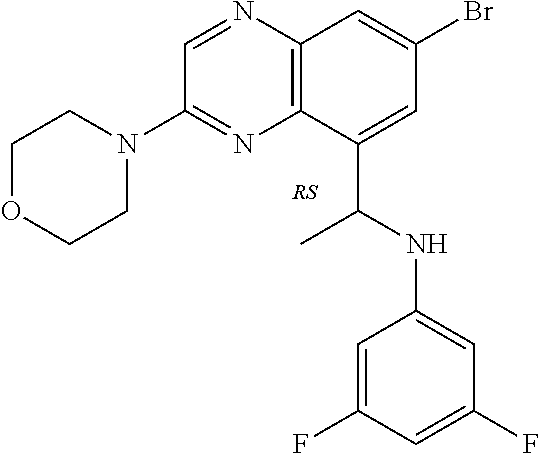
C12=C(N=CC(N3CCOCC3)=N1)C=C(Br)C=C2C(NC1=CC(F)=CC(F)=C1)C
